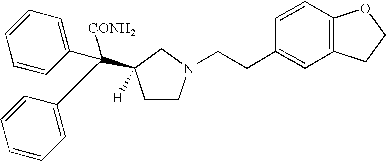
C1CN(CCC2=CC3=C(C=C2)OCC3)CC1(C(C1=CC=CC=C1)(C1=CC=CC=C1)[CONH2])[H]
